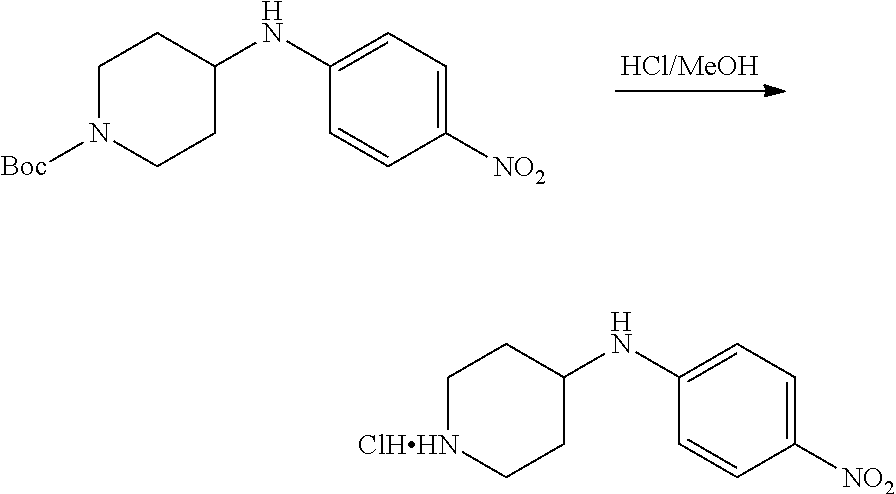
C1([NO2])=CC=C(NC2CCN([Boc])CC2)C=C1.C1([NO2])=CC=C(NC2CC[ClHHN]CC2)C=C1
